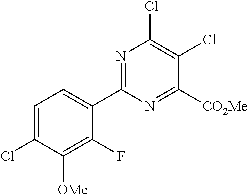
C1=C(Cl)C([OMe])=C(F)C(C2=NC(Cl)=C(Cl)C([CO2Me])=N2)=C1
